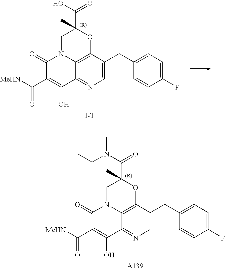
C1=C(CC2=CC=C(F)C=C2)C2=C3C(=N1)C(O)=C(C([MeHN])=O)C(=O)N3CC(C(O)=O)(C)O2.[I-T].C1=C(CC2=CC=C(F)C=C2)C2=C3C(=N1)C(O)=C(C([MeHN])=O)C(=O)N3CC(C(N(C)CC)=O)(C)O2.[A139]
